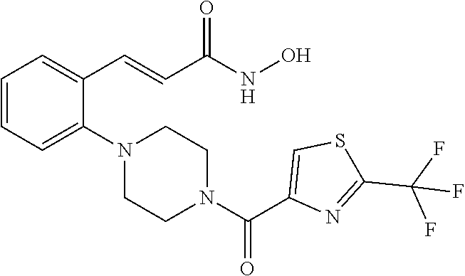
C1=CC=C(N2CCN(C(C3=CSC(C(F)(F)F)=N3)=O)CC2)C(C=CC(NO)=O)=C1
